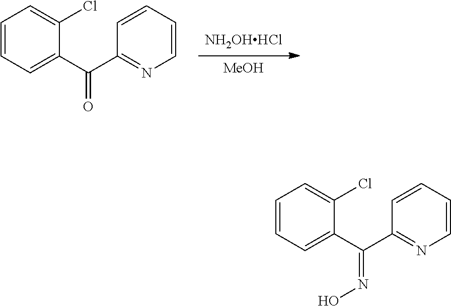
[MeOH].[NH2OHHCl].C1=CC=C(C(C2=NC=CC=C2)=O)C(Cl)=C1.C1=CC=C(C(C2=NC=CC=C2)=NO)C(Cl)=C1
